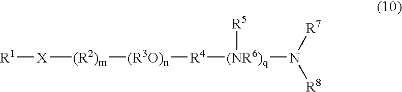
[R1][X][(R2)m][(R3O)n][R4][(NR6)q]([R5])N([R7])[R8]
